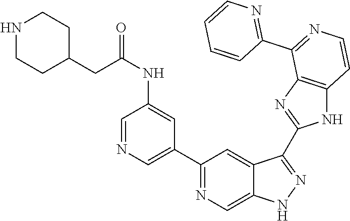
C1(C2=NC=C3C(=C2)C(C2=NC4=C(N2)C=CN=C4C2=NC=CC=C2)=NN3)=CN=CC(NC(CC2CCNCC2)=O)=C1
